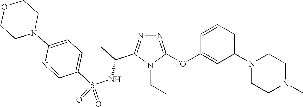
N1=C(OC2=CC(N3CCN(C)CC3)=CC=C2)N(CC)C(C(C)NS(C2=CC=C(N3CCOCC3)N=C2)(=O)=O)=N1
